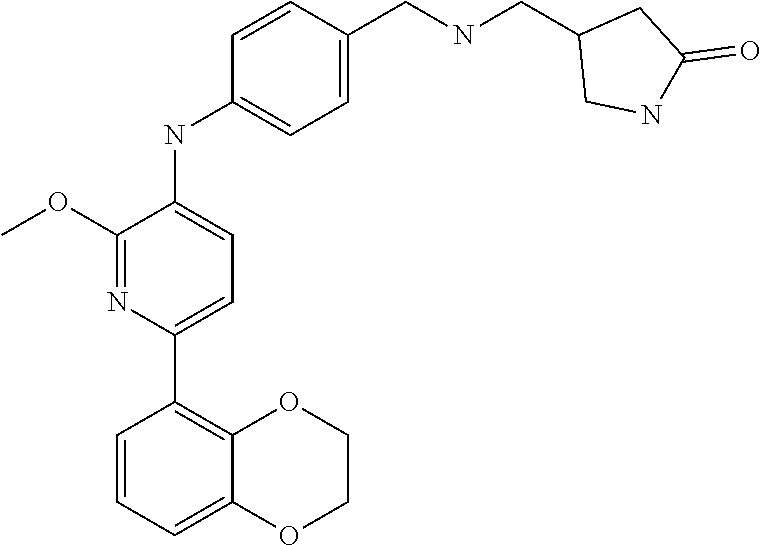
C1(C2=CC=C(NC3=CC=C(CNCC4CNC(=O)C4)C=C3)C(OC)=N2)=C2OCCOC2=CC=C1
